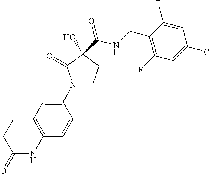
C1(N2CCC(O)(C(NCC3=C(F)C=C(Cl)C=C3F)=O)C2=O)=CC2=C(C=C1)NC(=O)CC2
